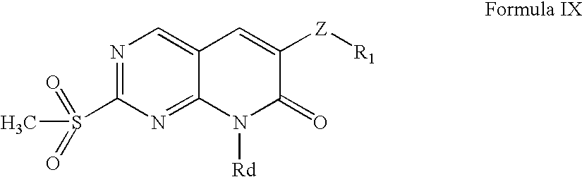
N1=C(S(=O)(=O)C)N=C2C(=C1)C=C([Z][R1])C(=O)N2[Rd]
